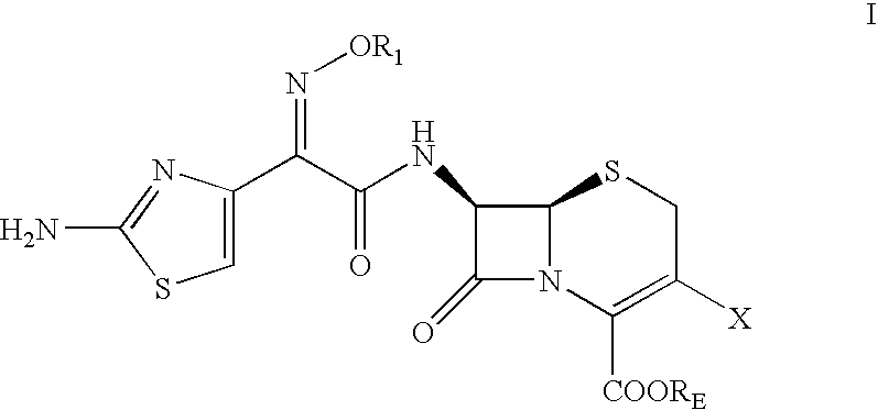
C1=C(C(C(NC2C(=O)N3C2SCC([X])=C3[COORE])=O)=N[OR1])N=C(N)S1
